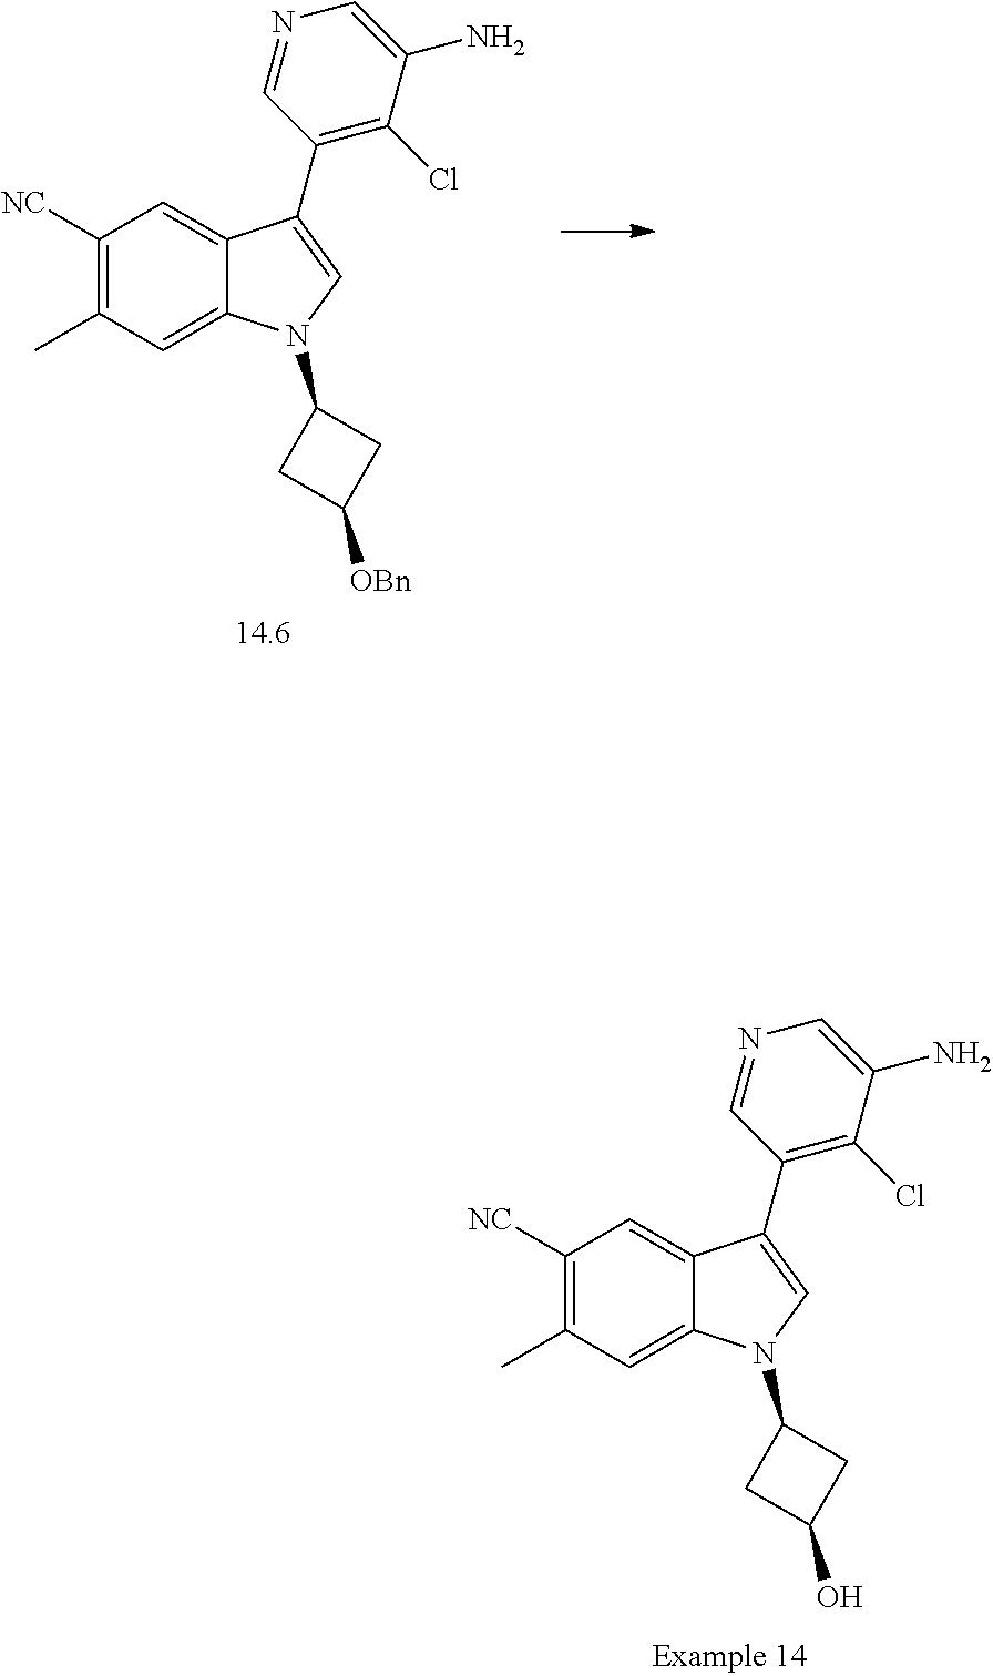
C1([NC])=C(C)C=C2C(=C1)C(C1=C(Cl)C(N)=CN=C1)=CN2C1CC([OBn])C1.C1([NC])=C(C)C=C2C(=C1)C(C1=C(Cl)C(N)=CN=C1)=CN2C1CC(O)C1
